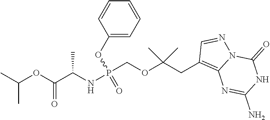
P(COC(CC1=C2N(N=C1)C(=O)NC(N)=N2)(C)C)(NC(C(OC(C)C)=O)C)(OC1=CC=CC=C1)=O
